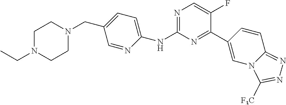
C1(NC2=CC=C(CN3CCN(CC)CC3)C=N2)=NC=C(F)C(C2=CN3C(=NN=C3[F3C])C=C2)=N1
